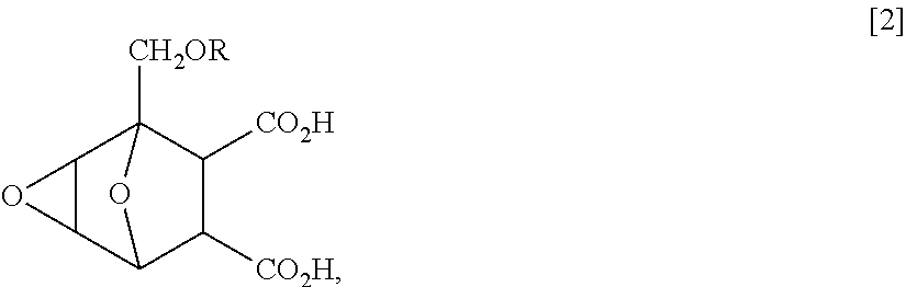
C12C(C3C([CO2H])C([CO2H])C1([CH2OR])O3)O2
